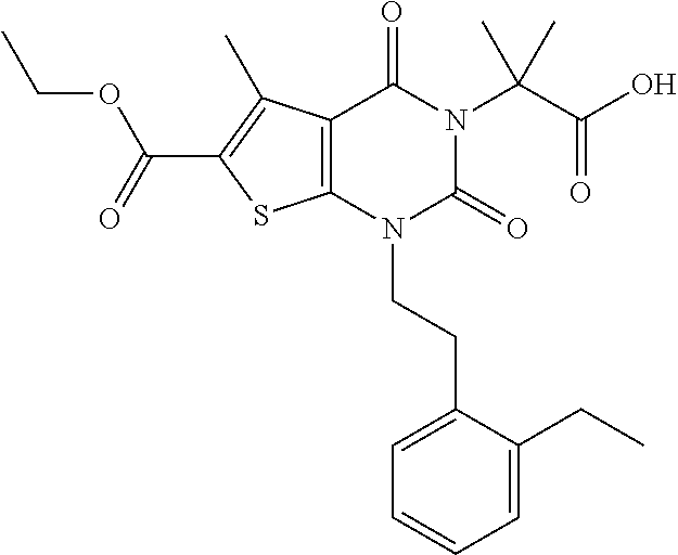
C12=C(N(CCC3=CC=CC=C3CC)C(=O)N(C(C(O)=O)(C)C)C1=O)SC(C(=O)OCC)=C2C
